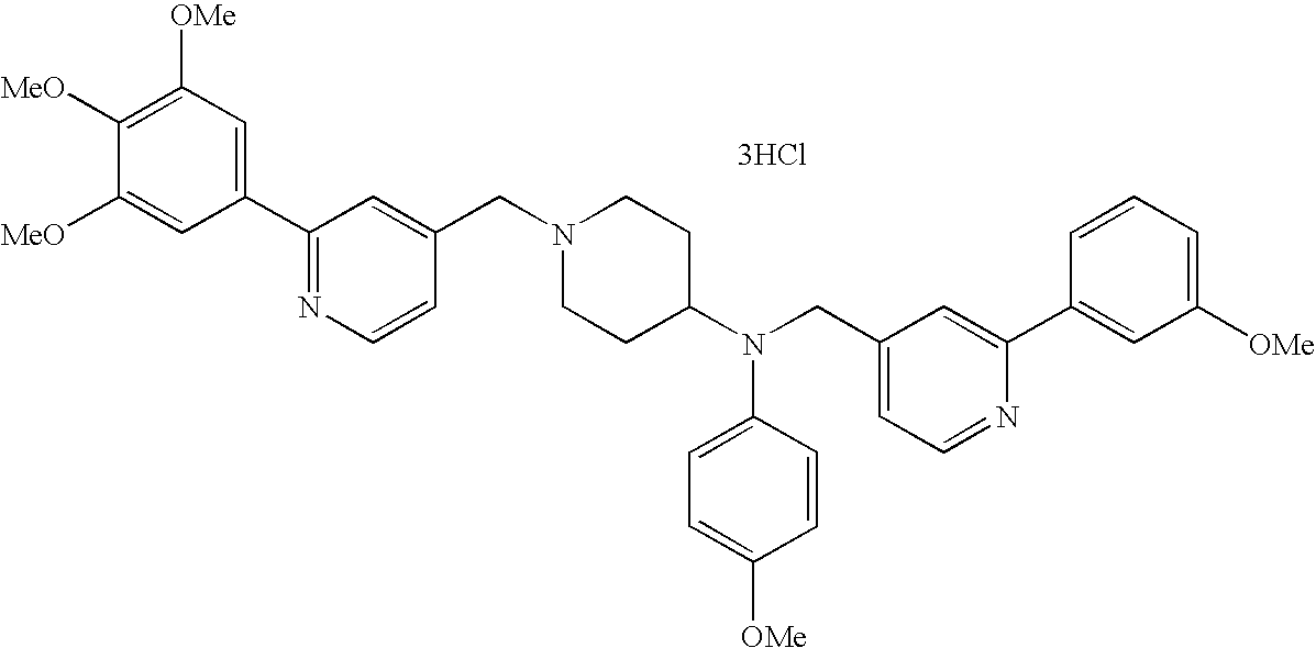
C1=C([MeO])C([MeO])=C([OMe])C=C1C1=NC=CC(CN2CCC(N(CC3=CC=NC(C4=CC([OMe])=CC=C4)=C3)C3=CC=C([OMe])C=C3)CC2)=C1.[3HCl]
